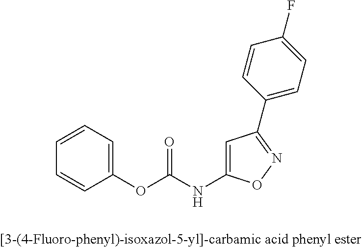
C1=CC=C(OC(NC2=CC(C3=CC=C(F)C=C3)=NO2)=O)C=C1
